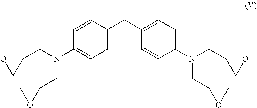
C1=CC(CC2=CC=C(N(CC3OC3)CC3CO3)C=C2)=CC=C1N(CC1OC1)CC1CO1
